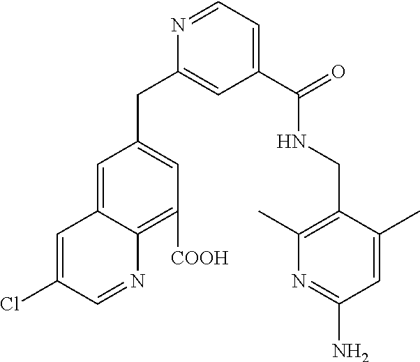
C1=C(Cl)C=NC2=C([COOH])C=C(CC3=CC(C(NCC4=C(C)N=C(N)C=C4C)=O)=CC=N3)C=C12
